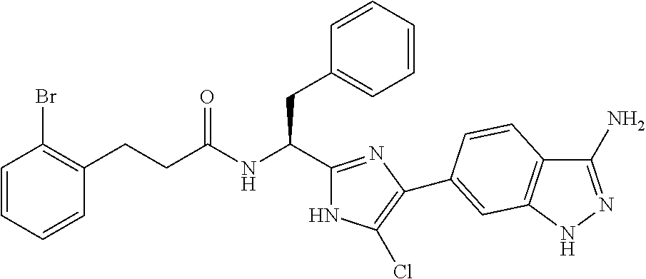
C(NC(CC1=CC=CC=C1)C1=NC(C2=CC3=C(C(N)=NN3)C=C2)=C(Cl)N1)(=O)CCC1=C(Br)C=CC=C1
